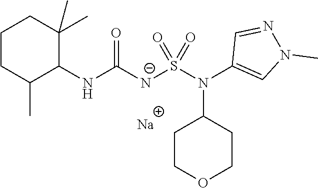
[Na].C1(NC([N-]S(N(C2=CN(C)N=C2)C2CCOCC2)(=O)=O)=O)C(C)(C)CCCC1C
